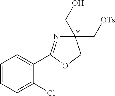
C1=CC=C(Cl)C(C2=NC(C[OTs])(CO)CO2)=C1
